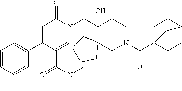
C1=CC=CC(C2=CC(=O)N(CC3(O)CCN(C(C45CCC(CC4)C5)=O)CC34CCCC4)C=C2C(N(C)C)=O)=C1
